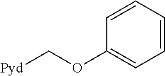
C1=CC=CC(OC[Pyd])=C1
